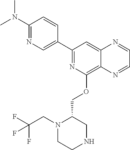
C1(C2=CN=C(N(C)C)C=C2)=NC(OCC2N(CC(F)(F)F)CCNC2)=C2C(=C1)N=CC=N2
